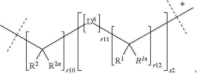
C(C([D6]C(C(C)(C)C)([R1])[R1a])([R2])[R2a])(C)(C)C
